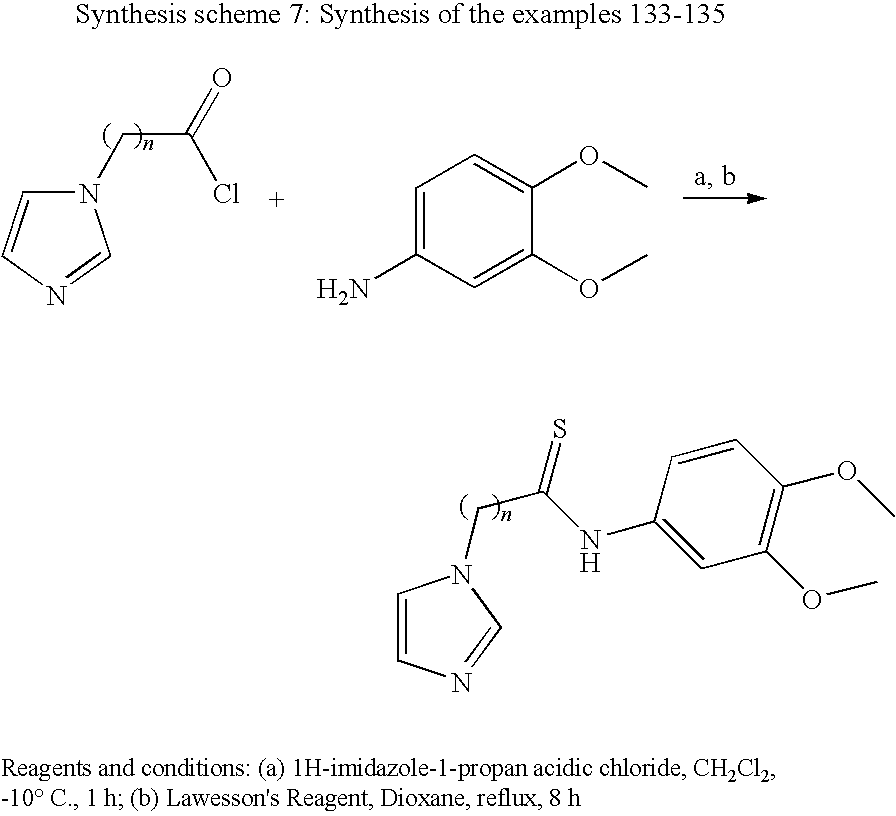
C1=CN=CN1CC(=S)NC1=CC(OC)=C(OC)C=C1.N1(CC(=O)Cl)C=CN=C1.C1=C(N)C=C(OC)C(OC)=C1
